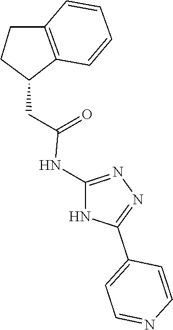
N1=C(NC(CC2C3=C(CC2)C=CC=C3)=O)NC(C2=CC=NC=C2)=N1
